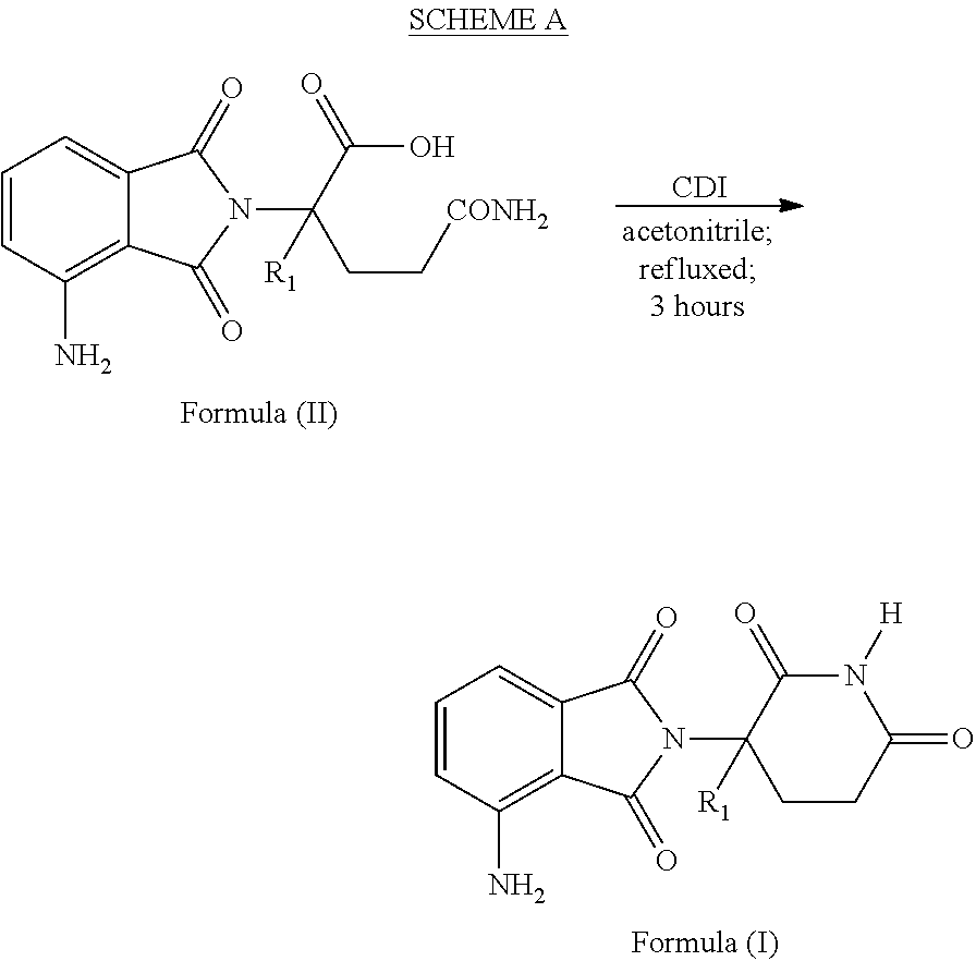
C1=CC(N)=C2C(=C1)C(=O)N(C1([R1])C(=O)N([H])C(=O)CC1)C2=O.C1=CC(N)=C2C(=C1)C(=O)N(C(C(O)=O)(CC[CONH2])[R1])C2=O.[CDI]
